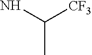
NC([CF3])C
